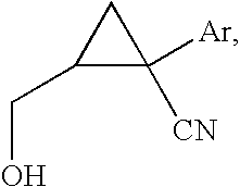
C1(CO)C([Ar])([CN])C1
